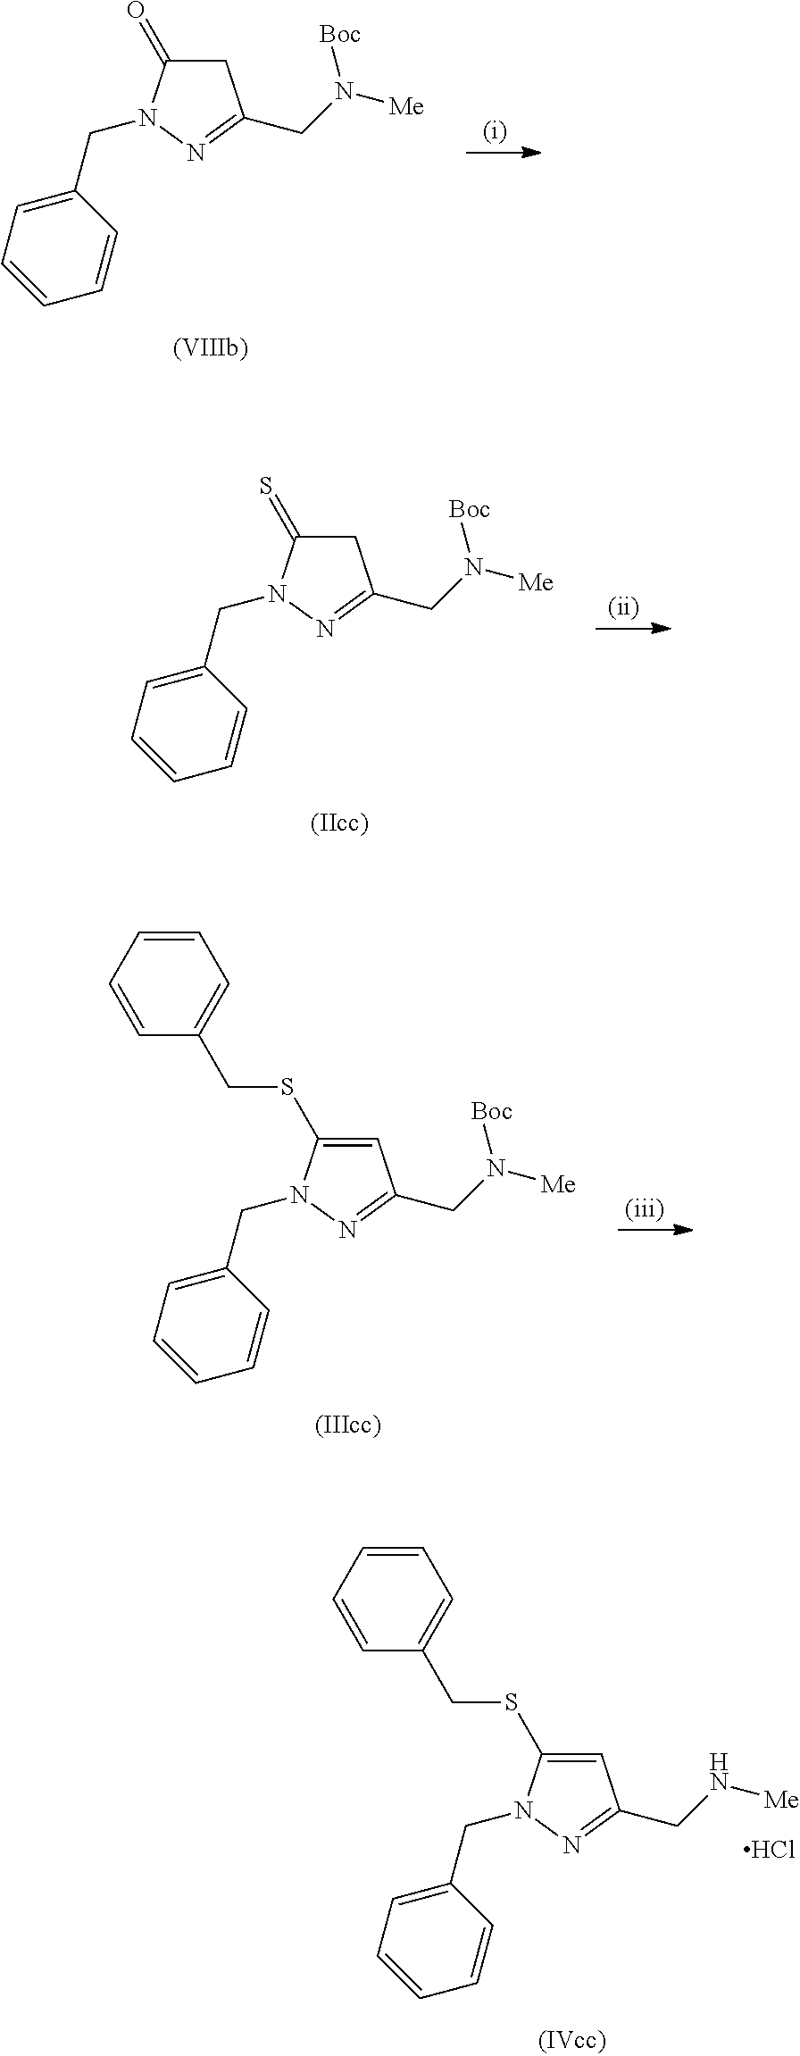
C1C(=O)N(CC2=CC=CC=C2)N=C1CN([Me])[Boc].C1C(=S)N(CC2=CC=CC=C2)N=C1CN([Me])[Boc].C1=C(SCC2=CC=CC=C2)N(CC2=CC=CC=C2)N=C1CN([Me])[Boc].C1=C(SCC2=CC=CC=C2)N(CC2=CC=CC=C2)N=C1CN[Me].Cl
